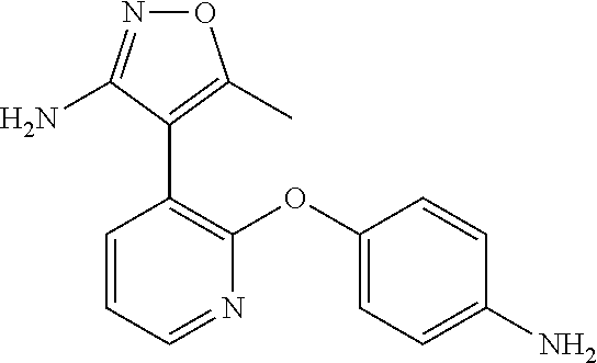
C1(C2=C(OC3=CC=C(N)C=C3)N=CC=C2)=C(C)ON=C1N
